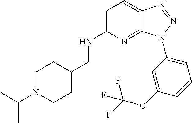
C1=C(NCC2CCN(C(C)C)CC2)N=C2C(=C1)N=NN2C1=CC=CC(OC(F)(F)F)=C1
